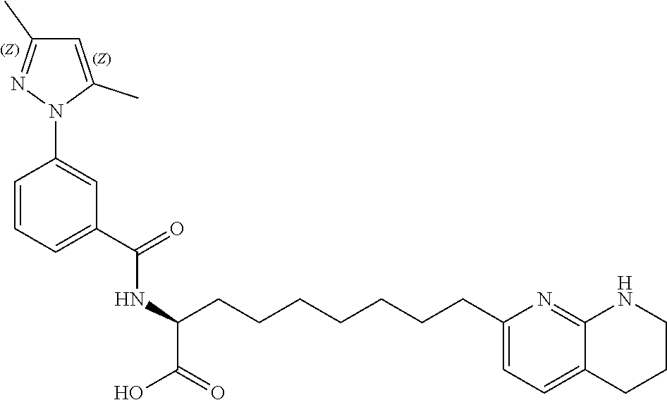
C1(C(=O)NC(C(=O)O)CCCCCCCC2=CC=C3C(=N2)NCCC3)=CC=CC(N2C(C)=CC(C)=N2)=C1
